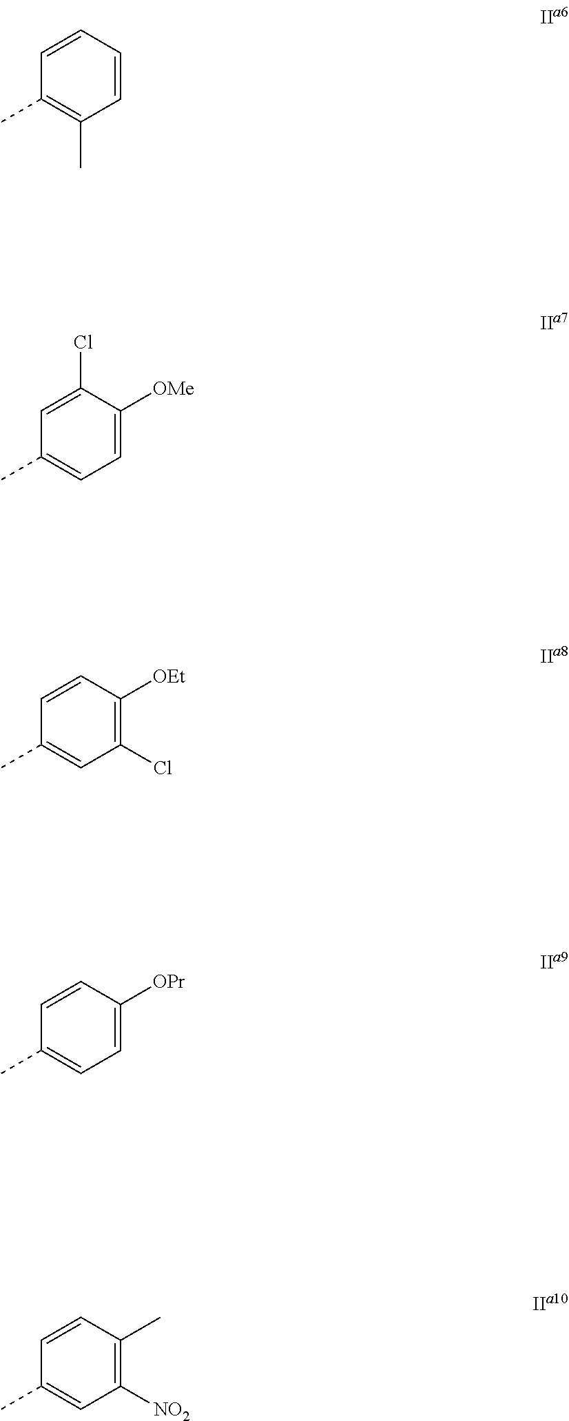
C1=CC=CC(C)=C1C.C1=C([OMe])C(Cl)=CC(C)=C1.C1(Cl)=C([OEt])C=CC(C)=C1.C1=C([OPr])C=CC(C)=C1.C1([NO2])=C(C)C=CC(C)=C1
